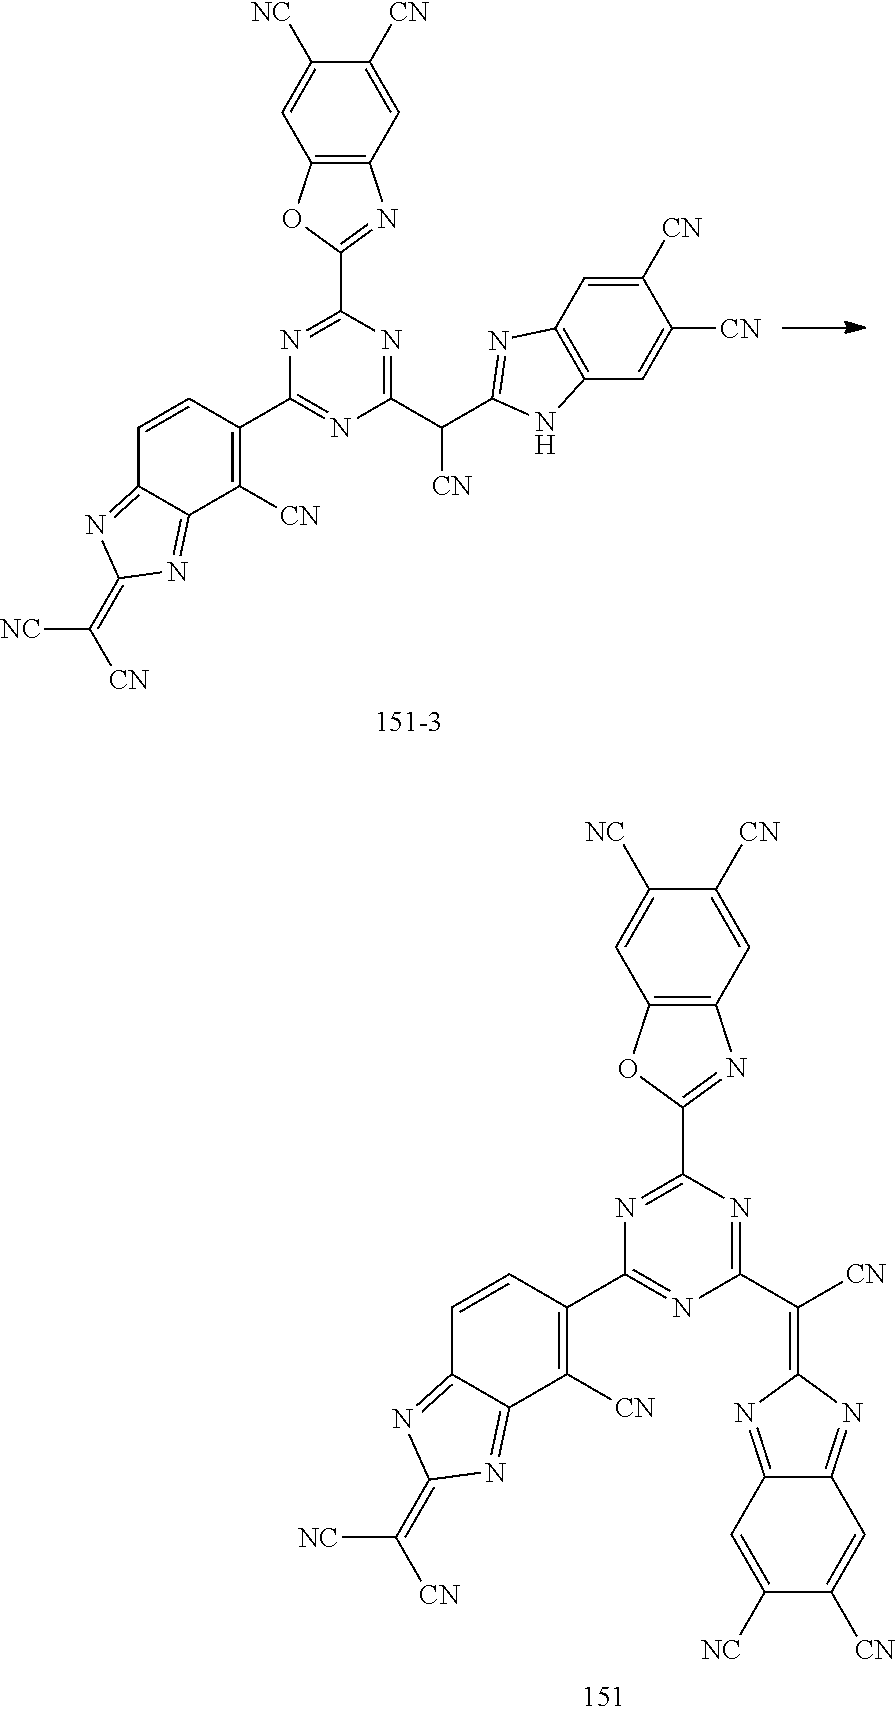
N1=C(C(C2=NC3=C(N2)C=C([CN])C([CN])=C3)[CN])N=C(C2=C([CN])C3=NC(=C([NC])[CN])N=C3C=C2)N=C1C1=NC2=C(O1)C=C([NC])C([CN])=C2.N1=C(C([CN])=C2N=C3C(=N2)C=C([CN])C([NC])=C3)N=C(C2=C([CN])C3=NC(=C([NC])[CN])N=C3C=C2)N=C1C1=NC2=C(O1)C=C([NC])C([CN])=C2
